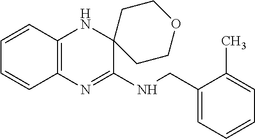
C1=CC2=C(C=C1)N=C(NCC1=CC=CC=C1C)C1(N2)CCOCC1
